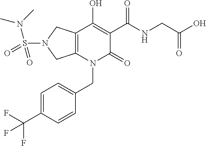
C12=C(N(CC3=CC=C(C(F)(F)F)C=C3)C(=O)C(C(NCC(O)=O)=O)=C1O)CN(S(N(C)C)(=O)=O)C2
